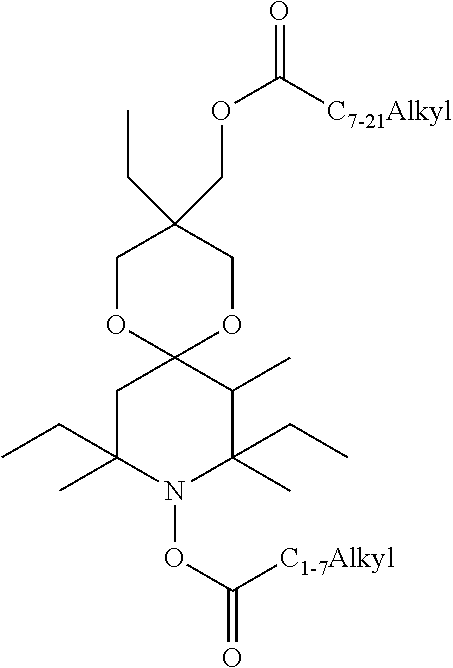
C1OC2(OCC1(CC)COC(=O)[C7-21Alkyl])CC(C)(CC)N(OC(=O)[C1-7Alkyl])C(C)(CC)C2C
